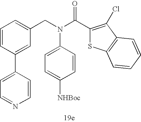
C1=CC(C2=CC=NC=C2)=CC(CN(C(C2=C(Cl)C3=C(S2)C=CC=C3)=O)C2=CC=C([NHBoc])C=C2)=C1
